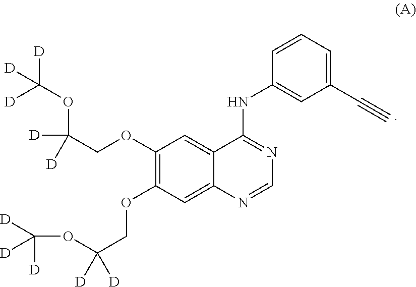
C1(OCC(OC([D])([D])[D])([D])[D])=C(OCC(OC([D])([D])[D])([D])[D])C=C2C(=C1)C(NC1=CC(C#C)=CC=C1)=NC=N2
